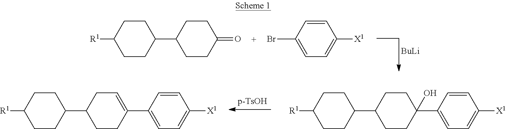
[BuLi].BrC1=CC=C([X1])C=C1.C1CC([R1])CCC1C1CCC(=O)CC1.C1CC([R1])CCC1C1CCC(C2=CC=C([X1])C=C2)=CC1.C1CC([R1])CCC1C1CCC(C2=CC=C([X1])C=C2)(O)CC1
